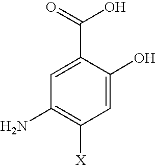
C1=C(C(=O)O)C(O)=CC([X])=C1N
